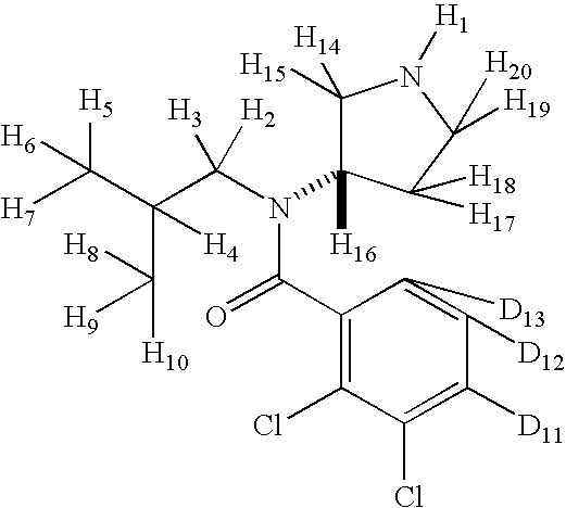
C1(C(=O)N(C(C(C([H10])([H8])[H9])(C([H5])([H7])[H6])[H4])([H3])[H2])C2([H16])C([H15])([H14])N([H1])C([H19])([H20])C2([H17])[H18])=C(Cl)C(Cl)=C([D11])C([D12])=C1[D13]
